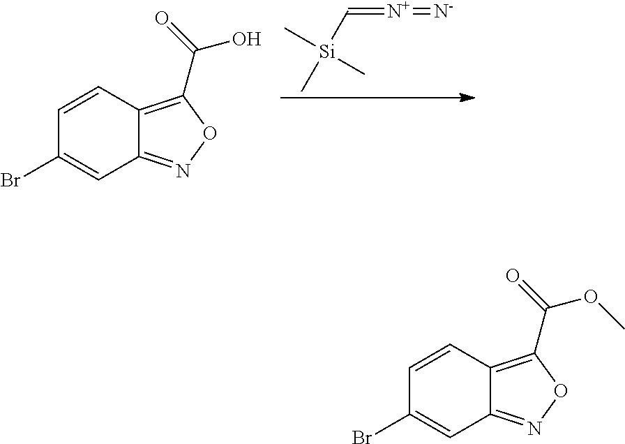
C[Si](C=[N+]=[N-])(C)C.C12=NOC(C(O)=O)=C1C=CC(Br)=C2.C12=NOC(C(OC)=O)=C1C=CC(Br)=C2
